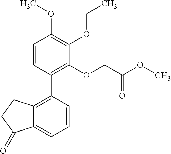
C12=C(C3=C(OCC(OC)=O)C(OCC)=C(OC)C=C3)C=CC=C1C(=O)CC2
